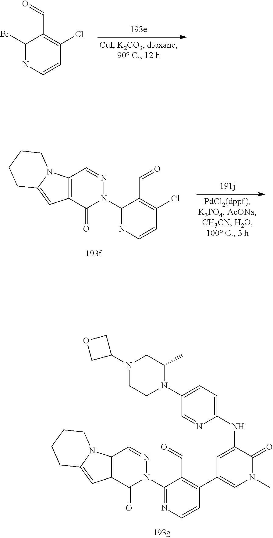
C1(Br)=NC=CC(Cl)=C1C=O.C1=CN=C(N2N=CC3=C(C2=O)C=C2N3CCCC2)C(C=O)=C1Cl.C1=CN=C(N2N=CC3=C(C2=O)C=C2N3CCCC2)C(C=O)=C1C1=CN(C)C(=O)C(NC2=CC=C(N3C(C)CN(C4COC4)CC3)C=N2)=C1
